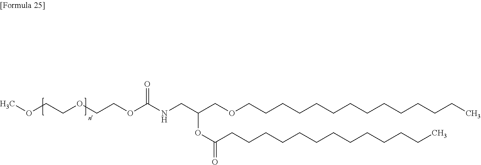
COCCOCCOC(NCC(COCCCCCCCCCCCCCC)OC(CCCCCCCCCCCCC)=O)=O
